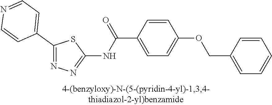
C1(C2=CC=NC=C2)=NN=C(NC(C2=CC=C(OCC3=CC=CC=C3)C=C2)=O)S1
